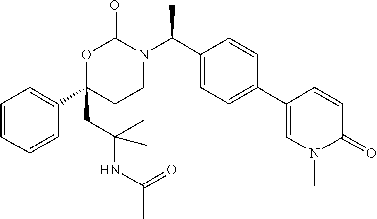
C1=CC=CC(C2(CC(NC(C)=O)(C)C)CCN(C(C3=CC=C(C4=CN(C)C(=O)C=C4)C=C3)C)C(=O)O2)=C1
